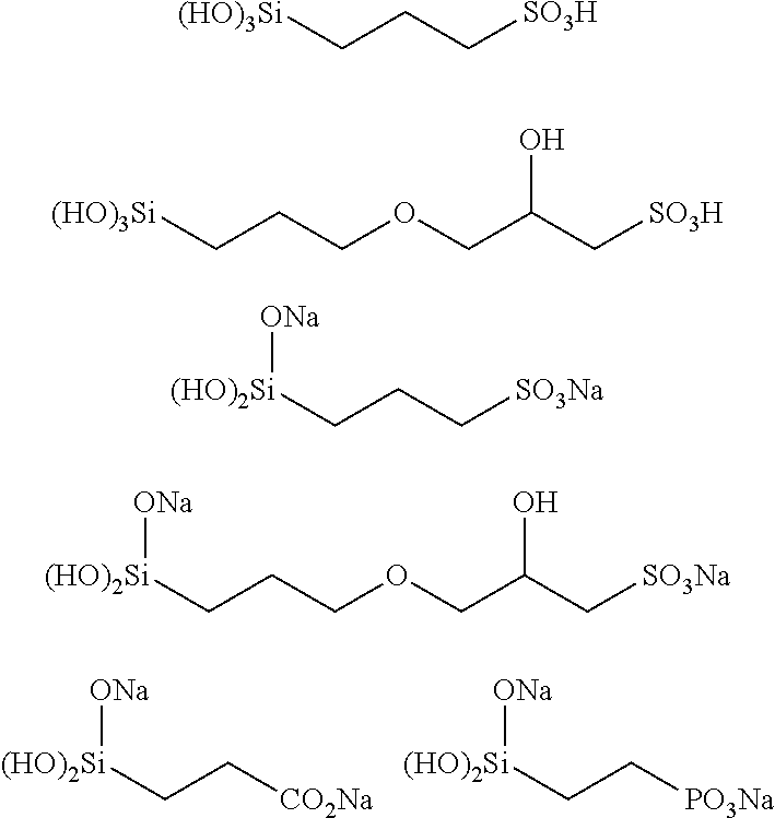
[(HO)2Si](CC[CO2Na])[ONa].[(HO)2Si](CC[PO3Na])[ONa].[(HO)3Si]CCC[SO3H].[(HO)3Si]CCCOCC(C[SO3H])O.[(HO)2Si](CCC[SO3Na])[ONa].[(HO)2Si](CCCOCC(O)C[SO3Na])[ONa]
